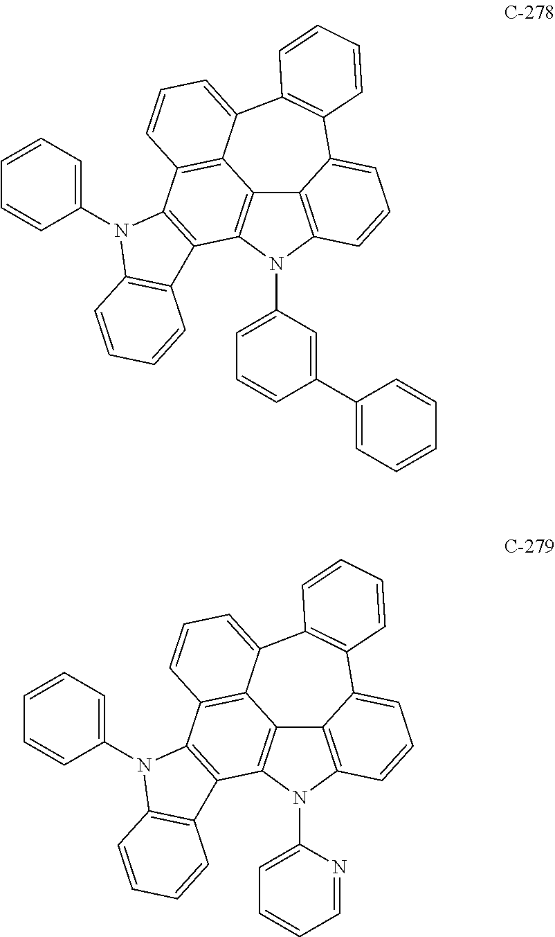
C12=C3N(C4=CC=CC(C5=CC=CC=C5)=C4)C4=C1C1=C(C5=C4C4=C(N5C5=CC=CC=C5)C=CC=C4)C=CC=C1C1=C(C2=CC=C3)C=CC=C1.C12=C3N(C4=CC=CC=N4)C4=C1C1=C(C5=C4C4=C(N5C5=CC=CC=C5)C=CC=C4)C=CC=C1C1=C(C2=CC=C3)C=CC=C1
